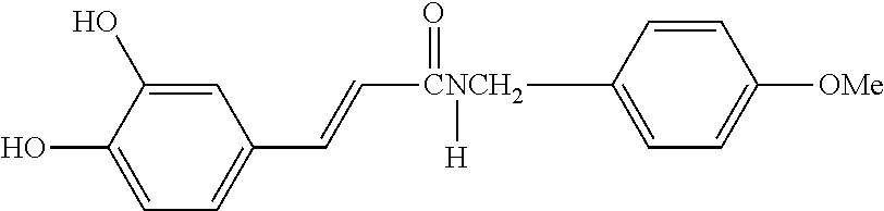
C1=C(O)C(O)=CC(C=C[CNCH2](=O)([H])C2=CC=C([OMe])C=C2)=C1
